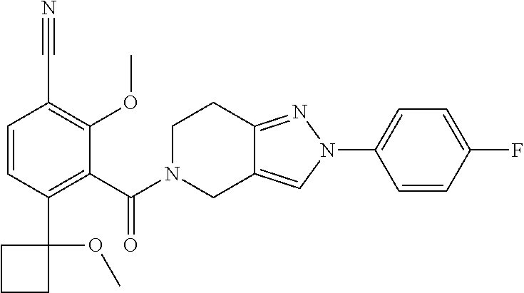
C1=CC(F)=CC=C1N1N=C2C(=C1)CN(C(=O)C1=C(C3(OC)CCC3)C=CC(C#N)=C1OC)CC2
